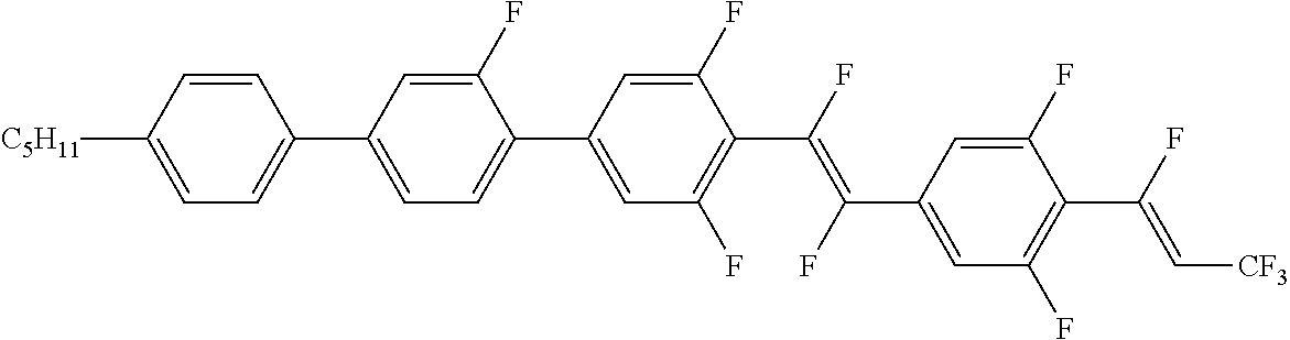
C1=C([C5H11])C=CC(C2=CC=C(C3=CC(F)=C(C(=C(C4=CC(F)=C(C(F)=C[CF3])C(F)=C4)F)F)C(F)=C3)C(F)=C2)=C1
